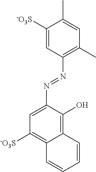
C1=C(N=NC2=C(C)C=C(C)C([-O3S])=C2)C(O)=C2C(=C1[-O3S])C=CC=C2
